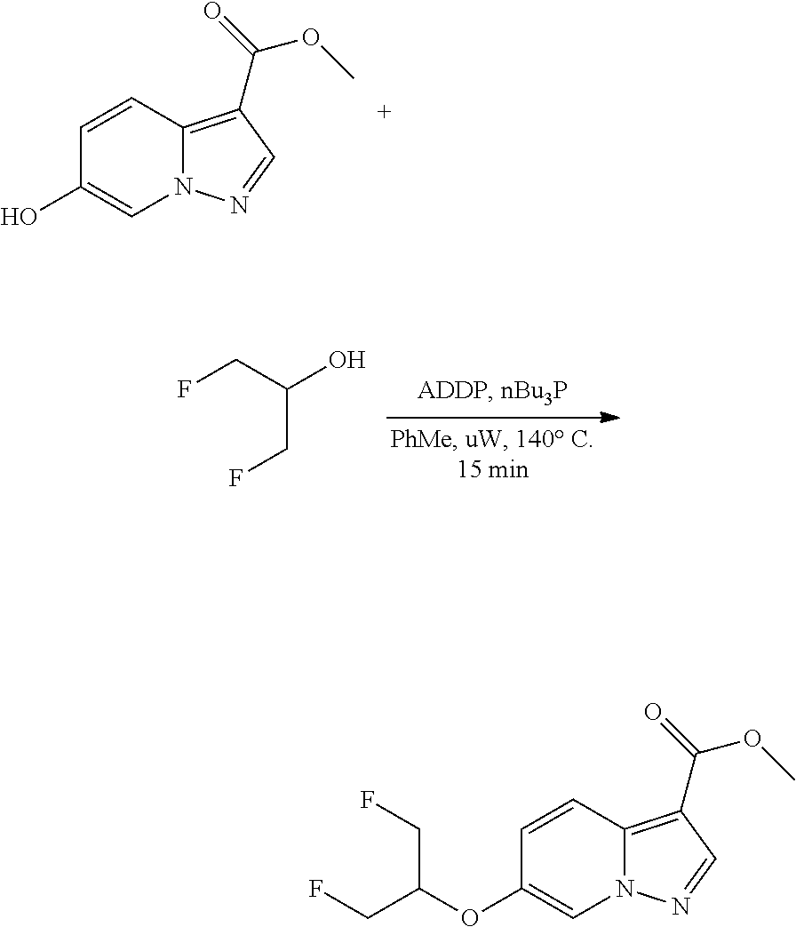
C1=CC2=C(C(=O)OC)C=NN2C=C1O.FCC(O)CF.C1=CC2=C(C(=O)OC)C=NN2C=C1OC(CF)CF
